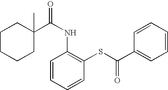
C1CCCC(C(NC2=C(SC(C3=CC=CC=C3)=O)C=CC=C2)=O)(C)C1
